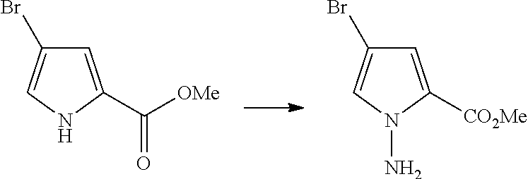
C1=C(C([OMe])=O)NC=C1Br.C1=C([CO2Me])N(N)C=C1Br
